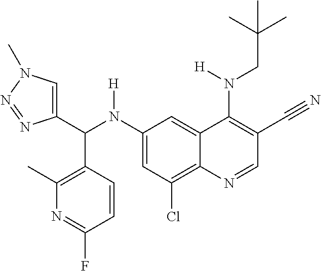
C1(N(C(C2=CN(C)N=N2)C2=C(C)N=C(F)C=C2)[H])=CC(Cl)=C2C(=C1)C(N(CC(C)(C)C)[H])=C(C#N)C=N2
